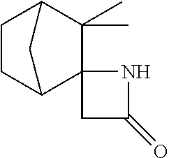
C1CC2C3(C(C)(C)C1C2)CC(=O)N3
